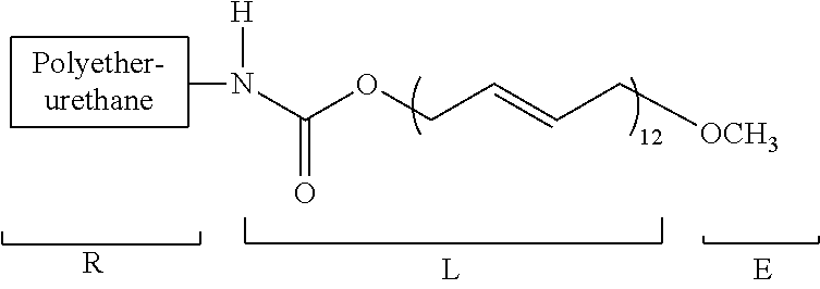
CN([H])C(OCC=CC[OCH3])=O.[R]
